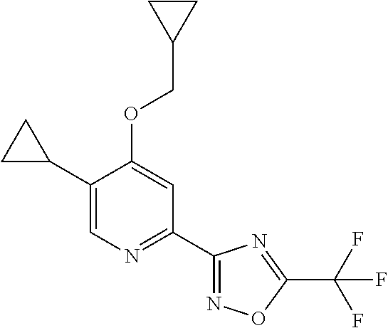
C1(C2CC2)=CN=C(C2=NOC(C(F)(F)F)=N2)C=C1OCC1CC1
